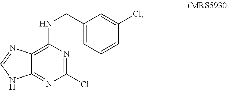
C1(Cl)=NC(NCC2=CC=CC(Cl)=C2)=C2C(=N1)NC=N2
